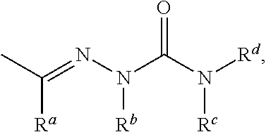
CC(=NN(C(N([Rd])[Rc])=O)[Rb])[Ra]
